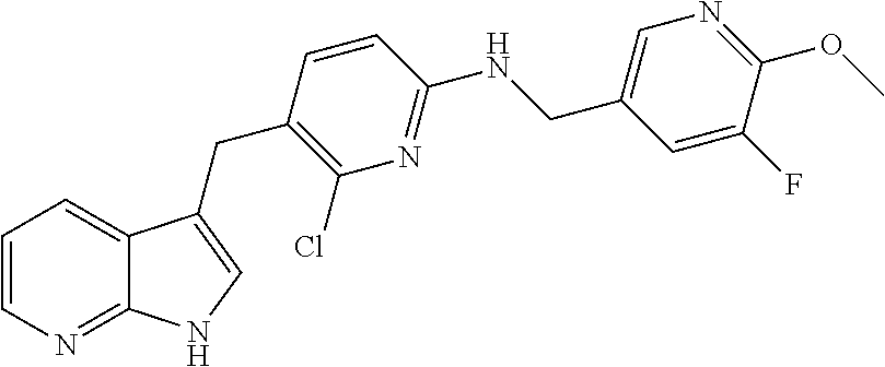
C1=CN=C2C(=C1)C(CC1=C(Cl)N=C(NCC3=CN=C(OC)C(F)=C3)C=C1)=CN2
